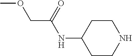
C1CNCCC1NC(COC)=O
